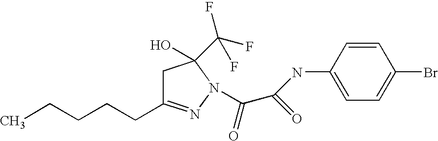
C1C(CCCCC)=NN(C(=O)C(=O)NC2=CC=C(Br)C=C2)C1(C(F)(F)F)O
